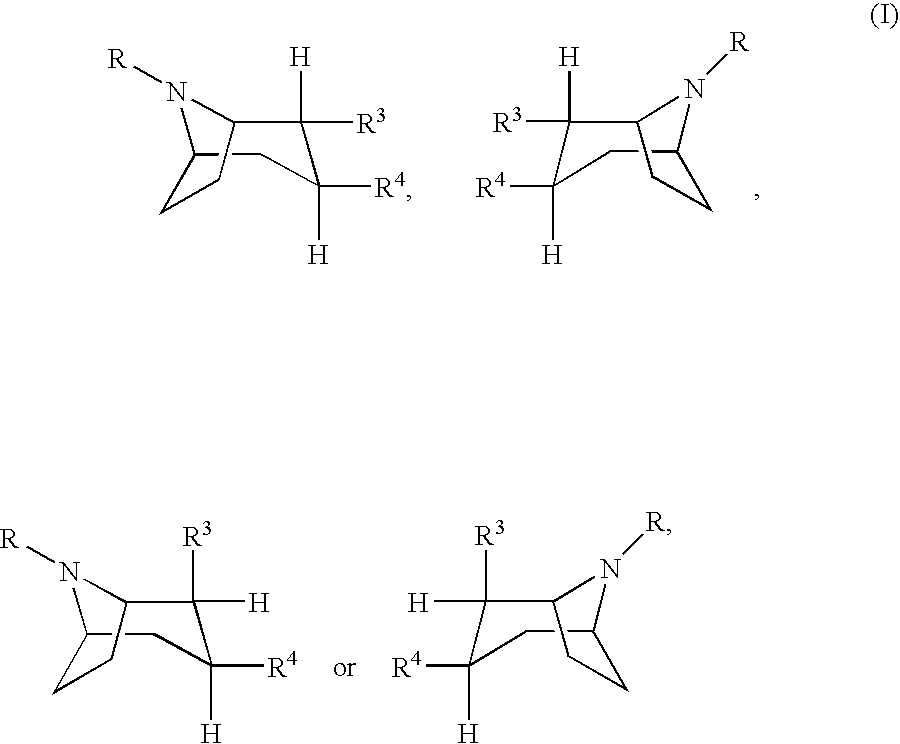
N1([R])C2CC([H])([R4])C([H])([R3])C1CC2.C1([R3])([H])C([R4])([H])CC2N([R])C1CC2.N1([R])C2CC([H])([R4])C([R3])([H])C1CC2.C1([H])([R3])C([R4])([H])CC2N([R])C1CC2
